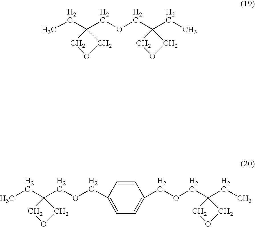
CCC1(COCC2(CC)COC2)COC1.C1=CC(COCC2(CC)COC2)=CC=C1COCC1(CC)COC1
